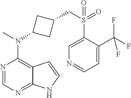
N1=CN=C2C(=C1N(C)C1CC(CS(=O)(C3=CN=CC=C3C(F)(F)F)=O)C1)C=CN2
